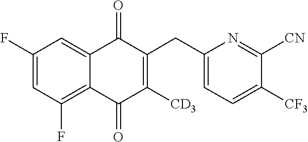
C1=C(F)C=C2C(=O)C(CC3=CC=C([CF3])C([CN])=N3)=C([CD3])C(=O)C2=C1F
